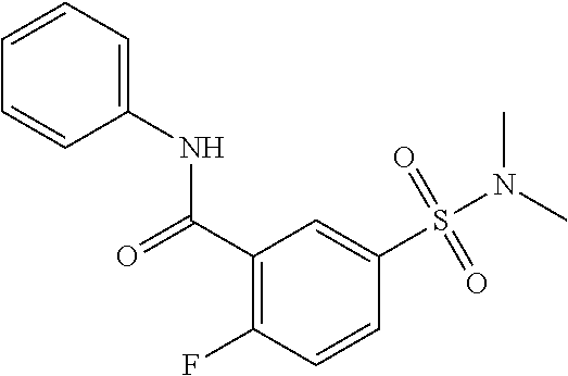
C1(C(NC2=CC=CC=C2)=O)=C(F)C=CC(S(=O)(=O)N(C)C)=C1
